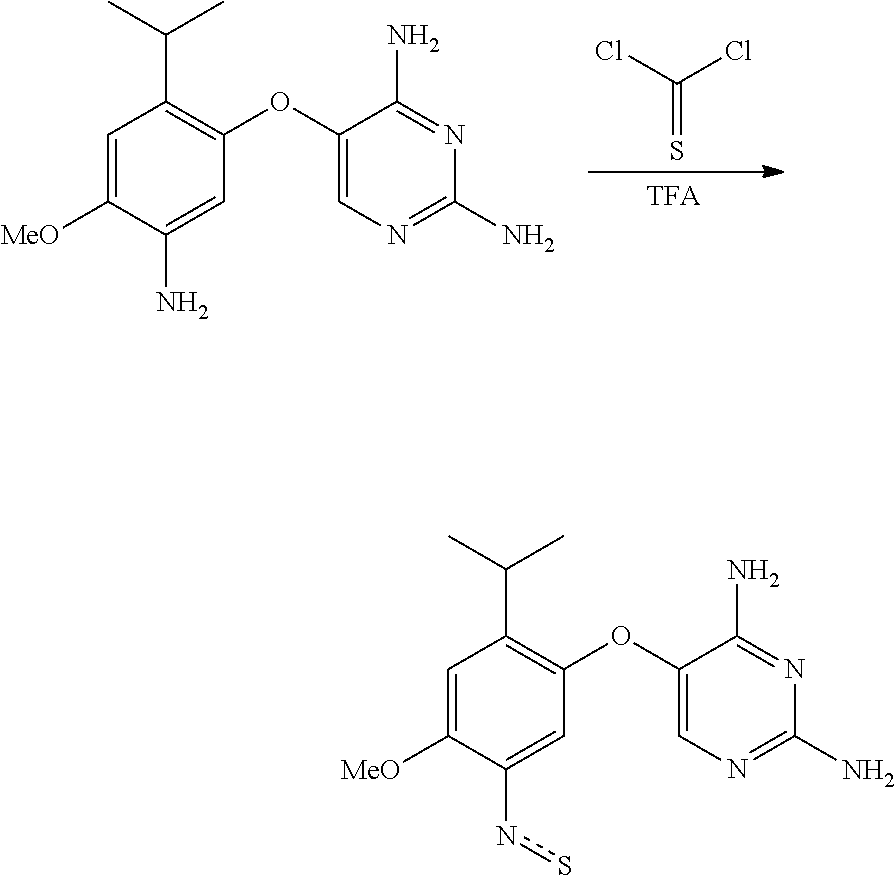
C(C1=C(OC2=CN=C(N)N=C2N)C=C(ns)C([MeO])=C1)(C)C.[TFA].C(=S)(Cl)Cl.C(C1=C(OC2=CN=C(N)N=C2N)C=C(N)C([MeO])=C1)(C)C
